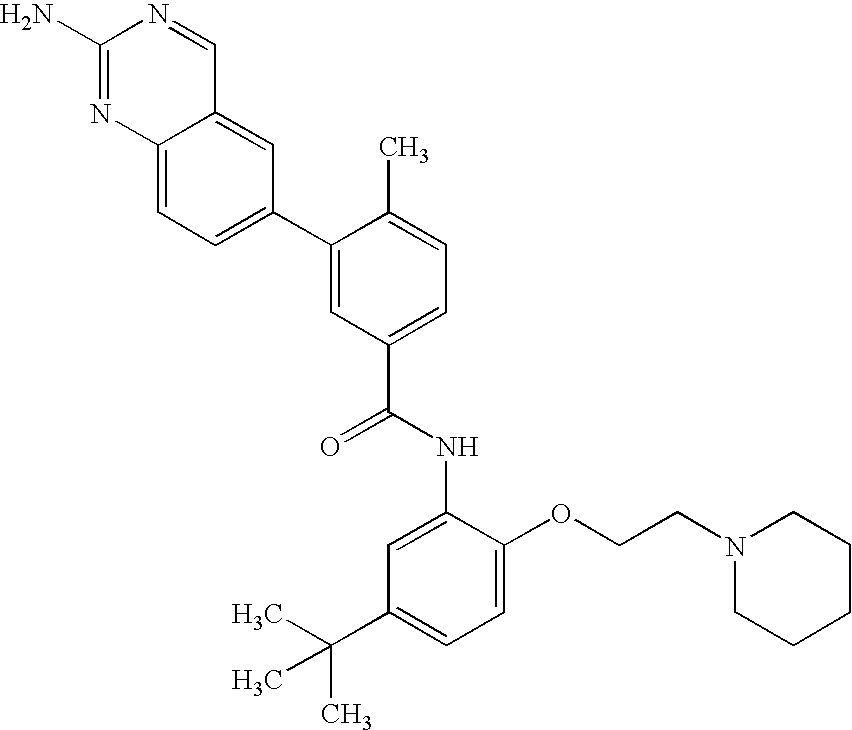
C1(N)=NC2=CC=C(C3=CC(C(NC4=CC(C(C)(C)C)=CC=C4OCCN4CCCCC4)=O)=CC=C3C)C=C2C=N1
